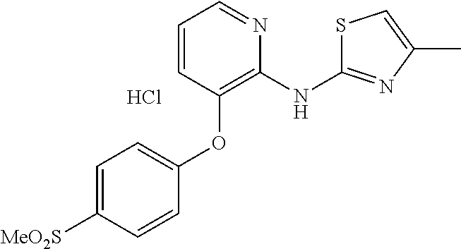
C1=C([MeO2S])C=CC(OC2=C(NC3=NC(C)=CS3)N=CC=C2)=C1.Cl
